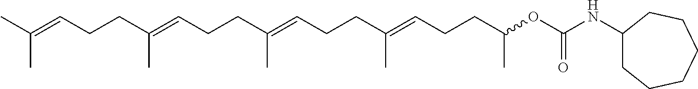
CC(=CCCC(=CCCC(=CCCC(=CCCC(OC(NC1CCCCCC1)=O)C)C)C)C)C
